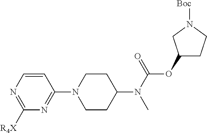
C1=CN=C([R4X])N=C1N1CCC(N(C(=O)OC2CCN([Boc])C2)C)CC1
